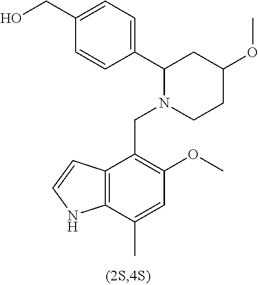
C1(CO)=CC=C(C2N(CC3=C(OC)C=C(C)C4=C3C=CN4)CCC(OC)C2)C=C1
